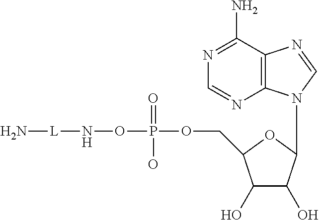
C1(O)C(O)C(N2C3=C(N=C2)C(N)=NC=N3)OC1COP(=O)(ON[L]N)O
